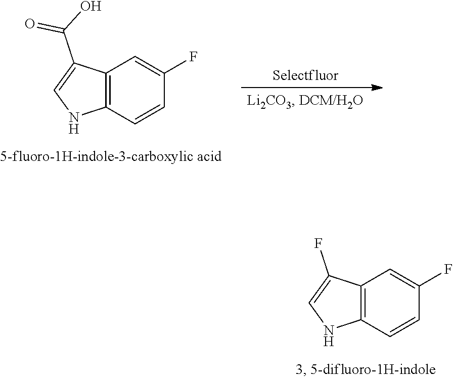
C12=C(C=CC(F)=C1)NC=C2F.C12=C(C=CC(F)=C1)NC=C2C(O)=O
